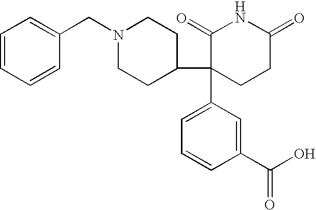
C1=CC=CC(CN2CCC(C3(C4=CC=CC(C(O)=O)=C4)CCC(=O)NC3=O)CC2)=C1
